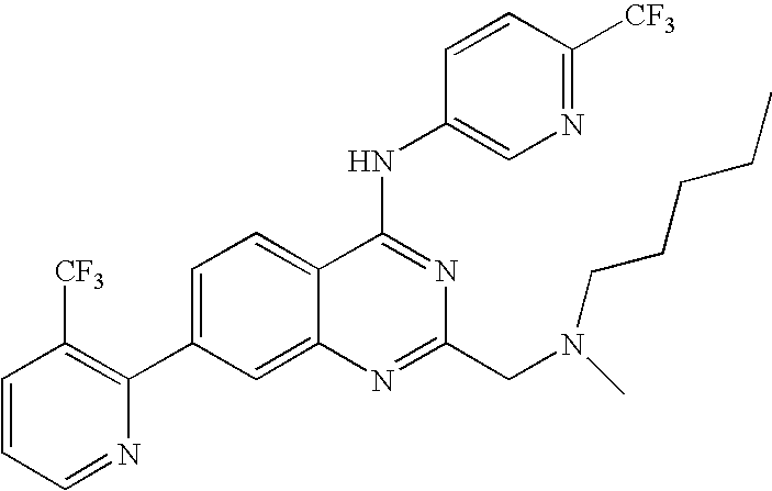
C1=CC=NC(C2=CC=C3C(=C2)N=C(CN(C)CCCCC)N=C3NC2=CN=C([CF3])C=C2)=C1[CF3]
